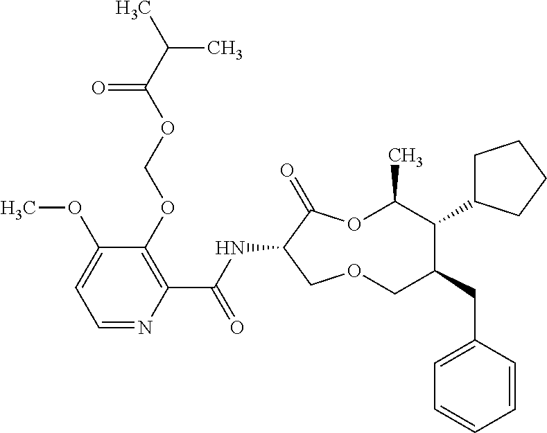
C1(OCOC(C(C)C)=O)=C(C(NC2C(=O)OC(C)C(C3CCCC3)C(CC3=CC=CC=C3)COC2)=O)N=CC=C1OC
